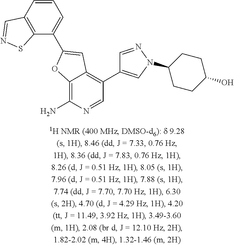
C1(C2=CC3=C(C4=CN(C5CCC(O)CC5)N=C4)C=NC(N)=C3O2)=CC=CC2=C1SN=C2
